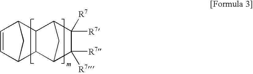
C1=CC2C3C(C1C2)C1C([R7])([R7])C([R7])([R7])C3C1
